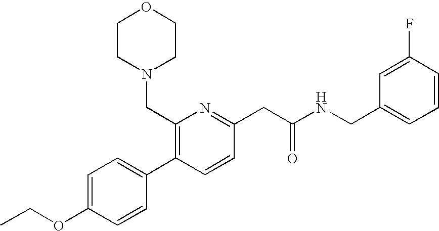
C1(OCC)=CC=C(C2=C(CN3CCOCC3)N=C(CC(NCC3=CC=CC(F)=C3)=O)C=C2)C=C1
